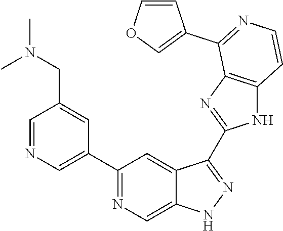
C1=NC=C(C2=NC=C3C(=C2)C(C2=NC4=C(N2)C=CN=C4C2=COC=C2)=NN3)C=C1CN(C)C
